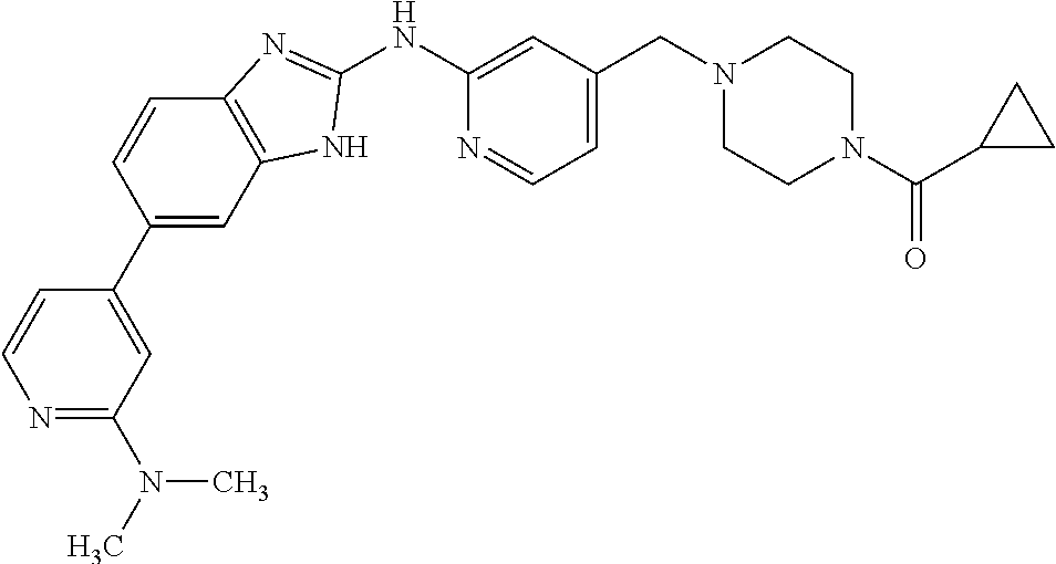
N1=C(N(C)C)C=C(C2=CC3=C(C=C2)N=C(NC2=CC(CN4CCN(C(C5CC5)=O)CC4)=CC=N2)N3)C=C1
